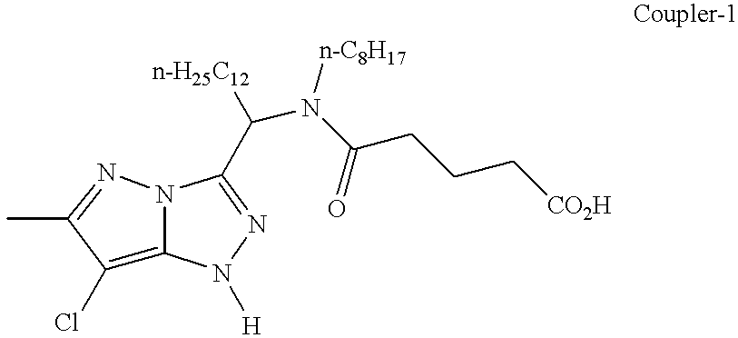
C1(Cl)=C2N(N=C1C)C(C([n-H25C12])N(C(CCC[CO2H])=O)[n-C8H17])=NN2[H]
